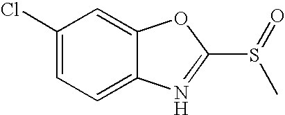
C1(Cl)=CC=C2C(=C1)OC(S(=O)C)=N2
